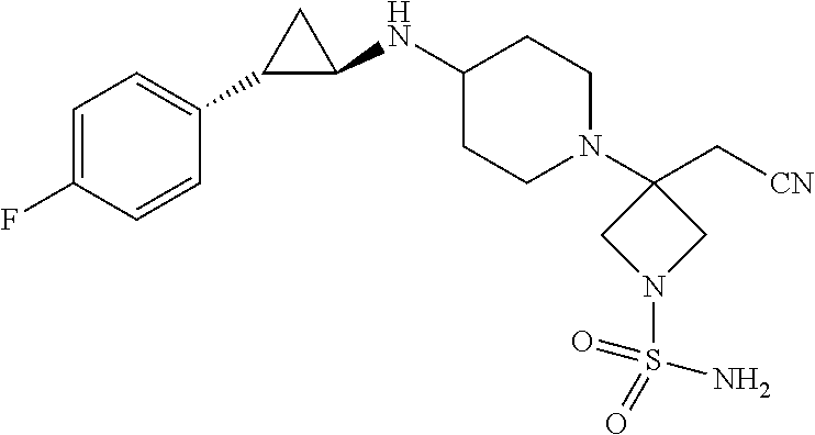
C1=C(F)C=CC(C2C(NC3CCN(C4(C[CN])CN(S(=O)(N)=O)C4)CC3)C2)=C1
